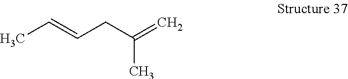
CC=CCC(=C)C
